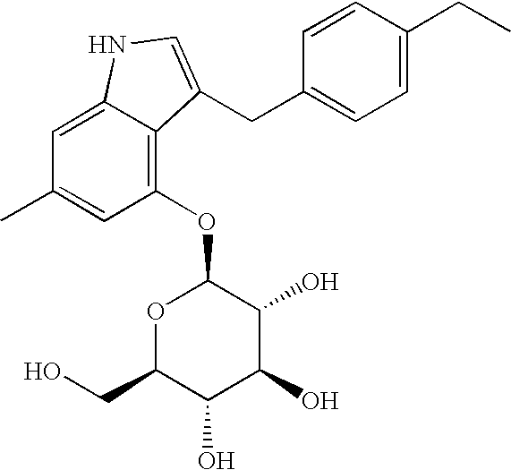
C1=C(CC)C=CC(CC2=CNC3=CC(C)=CC(OC4OC(CO)C(O)C(O)C4O)=C32)=C1
